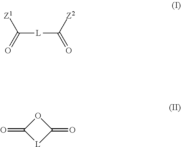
C([L]C(=O)[Z2])([Z1])=O.C1(=O)[L]C(=O)O1
